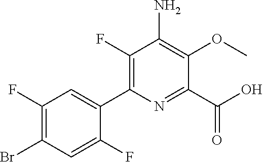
C1(F)=C(C2=CC(F)=C(Br)C=C2F)N=C(C(O)=O)C(OC)=C1N
